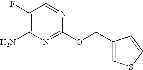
C1(F)=C(N)N=C(OCC2=CSC=C2)N=C1
